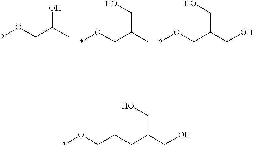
OC(C)CO*.C(C(C)CO*)O.C(C(CO)CO*)O.C(C(CO)CCCO*)O
